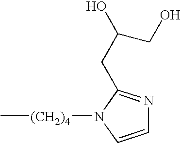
C1=CN([(CH2)4]C)C(CC(O)CO)=N1
